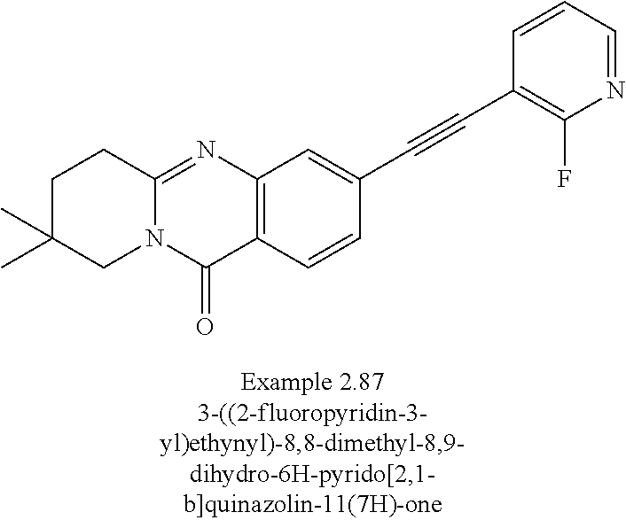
C1C(C)(C)CN2C(=NC3=C(C2=O)C=CC(C#CC2=C(F)N=CC=C2)=C3)C1
